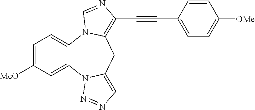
C1=C([MeO])C=C2C(=C1)N1C(=C(C#CC3=CC=C([OMe])C=C3)N=C1)CC1=CN=NN21
